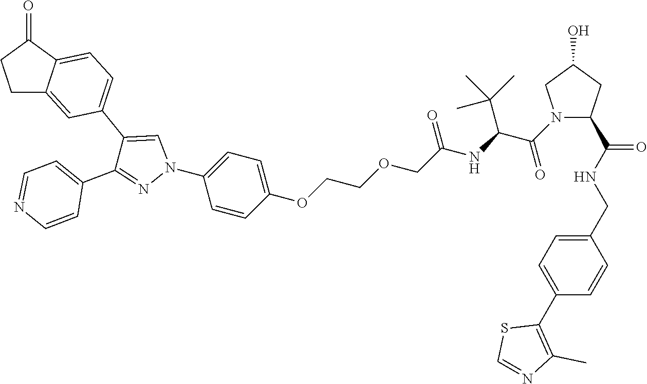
N1(C2=CC=C(OCCOCC(NC(C(N3C(C(=O)NCC4=CC=C(C5=C(C)N=CS5)C=C4)CC(O)C3)=O)C(C)(C)C)=O)C=C2)C=C(C2=CC=C3C(=C2)CCC3=O)C(C2=CC=NC=C2)=N1
